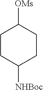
C1CC([NHBoc])CCC1[OMs]
